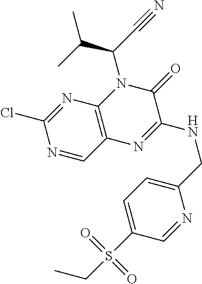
N1=CC2=C(N=C1Cl)N(C(C#N)C(C)C)C(=O)C(NCC1=CC=C(S(=O)(=O)CC)C=N1)=N2
